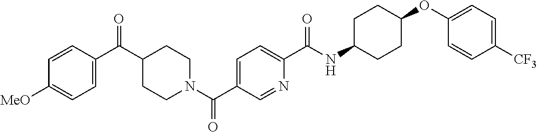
C1=CC(C(C2CCN(C(C3=CC=C(C(NC4CCC(OC5=CC=C([CF3])C=C5)CC4)=O)N=C3)=O)CC2)=O)=CC=C1[MeO]
